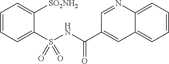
C1=CC=C2C(=C1)C=C(C(NS(C1=CC=CC=C1[SO2NH2])(=O)=O)=O)C=N2
